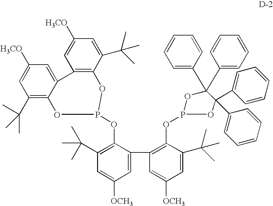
C1(C(C)(C)C)=C2C(=CC([H3CO])=C1)C1=C(C(C(C)(C)C)=CC([H3CO])=C1)OP(OC1=C(C(C)(C)C)C=C([OCH3])C=C1C1=C(OP3OC(C4=CC=CC=C4)(C4=CC=CC=C4)C(C4=CC=CC=C4)(C4=CC=CC=C4)O3)C(C(C)(C)C)=CC([OCH3])=C1)O2
